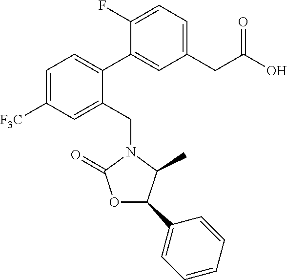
C1=C([F3C])C=C(CN2C(C)C(C3=CC=CC=C3)OC2=O)C(C2=CC(CC(O)=O)=CC=C2F)=C1
